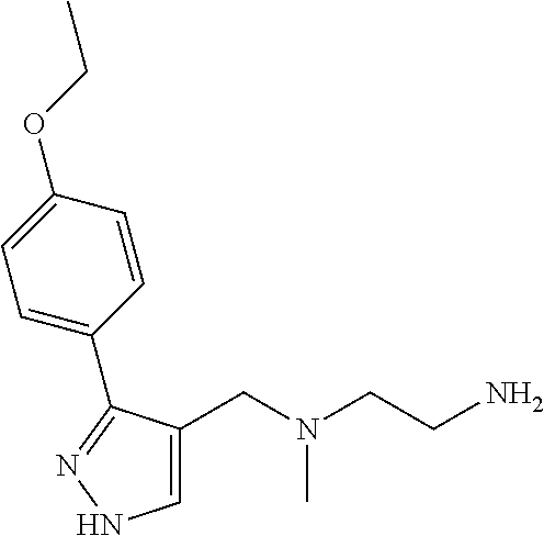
C1=C(CN(CCN)C)C(C2=CC=C(OCC)C=C2)=NN1
